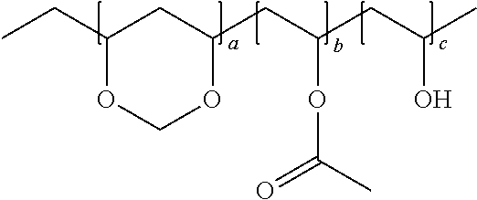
CCC1CC(CC(CC(C)O)OC(C)=O)OCO1
